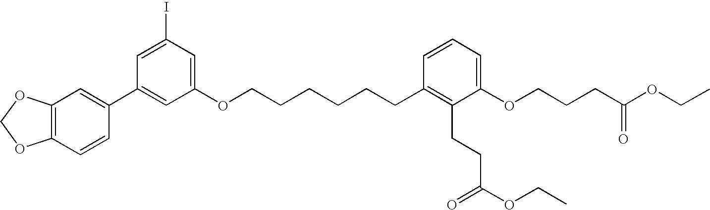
IC1=CC(C2=CC3=C(C=C2)OCO3)=CC(OCCCCCCC2=C(CCC(OCC)=O)C(OCCCC(OCC)=O)=CC=C2)=C1
